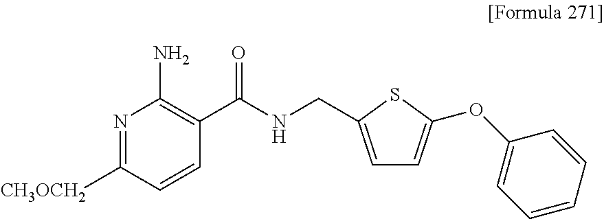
N1=C([CH3OCH2])C=CC(C(NCC2=CC=C(OC3=CC=CC=C3)S2)=O)=C1N
